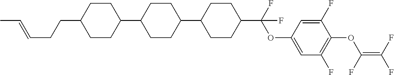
C1(C2CCC(C(OC3=CC(F)=C(OC(=C(F)F)F)C(F)=C3)(F)F)CC2)CCC(C2CCC(CCC=CC)CC2)CC1
